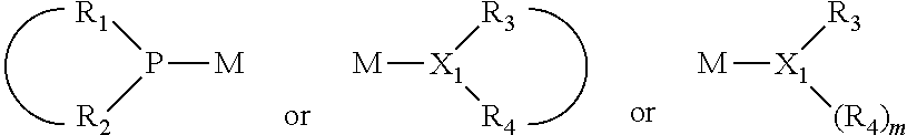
[R3][X1]([R4])[M].[R1]P([R2])[M].[R3][X1]([(R4)m])[M]
